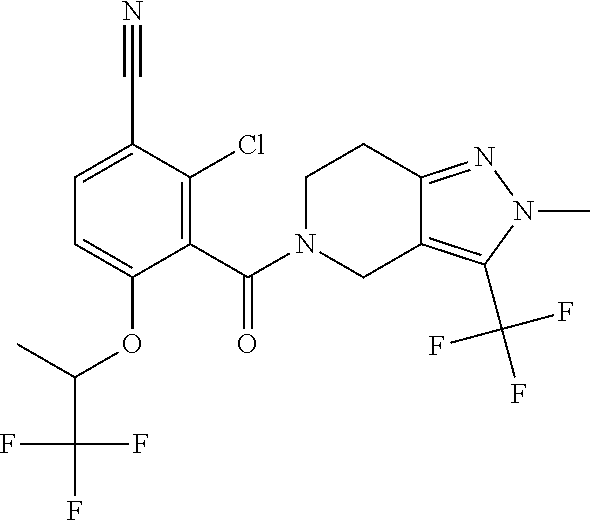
C1=C(C#N)C(Cl)=C(C(N2CC3=C(C(F)(F)F)N(C)N=C3CC2)=O)C(OC(C(F)(F)F)C)=C1
